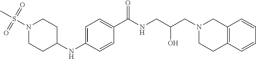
C1=C(NC2CCN(S(C)(=O)=O)CC2)C=CC(C(NCC(CN2CCC3=C(C2)C=CC=C3)O)=O)=C1
